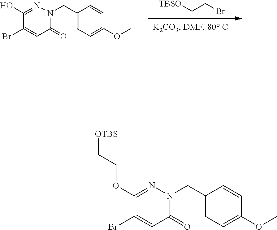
[TBSO]CCBr.C1(CN2N=C(O)C(Br)=CC2=O)=CC=C(OC)C=C1.C1(CN2N=C(OCC[OTBS])C(Br)=CC2=O)=CC=C(OC)C=C1
